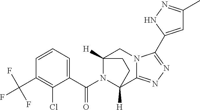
C12([H])CN3C(=NN=C3C3=CC(C)=NN3)C([H])(CC1)N2C(C1=CC=CC(C(F)(F)F)=C1Cl)=O
